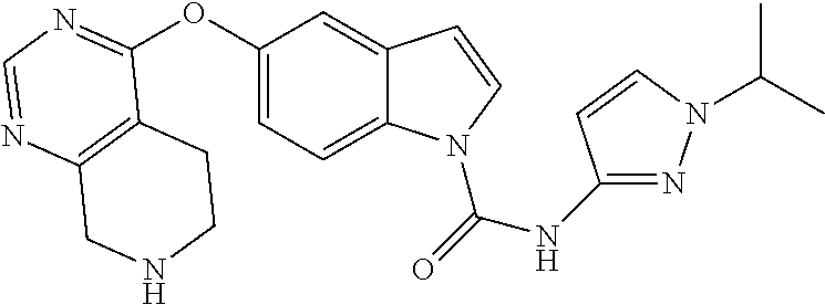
C12=C(N=CN=C1OC1=CC=C3C(=C1)C=CN3C(=O)NC1=NN(C(C)C)C=C1)CNCC2
